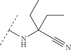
C(C(C#N)(NC(C)C)CC)C
